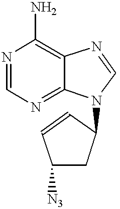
N1=CN=C2C(=C1N)N=CN2C1CC([N3])C=C1
